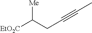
C(C#CC)C([EtO2C])[Me]
